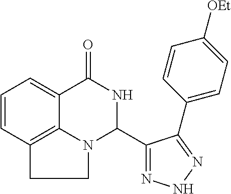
C1=CC2=C3C(=C1)C(=O)NC(C1=NNN=C1C1=CC=C([OEt])C=C1)N3CC2
